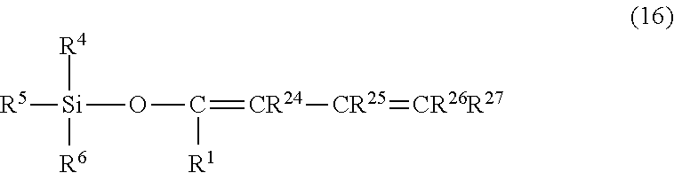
[R5][Si](OC(=[CR24][CR25]=[CR26R27])[R1])([R4])[R6]
